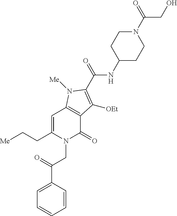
C(CC1=CC2=C(C(=O)N1CC(C1=CC=CC=C1)=O)C([OEt])=C(C(NC1CCN(C(=O)CO)CC1)=O)N2[Me])[Me]
